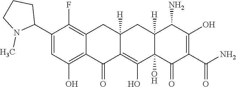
C12=C(O)C=C(C3CCCN3C)C(F)=C1CC1([H])C(=C(O)C3(O)C([H])(C1)C(N)C(O)=C(C(N)=O)C3=O)C2=O
